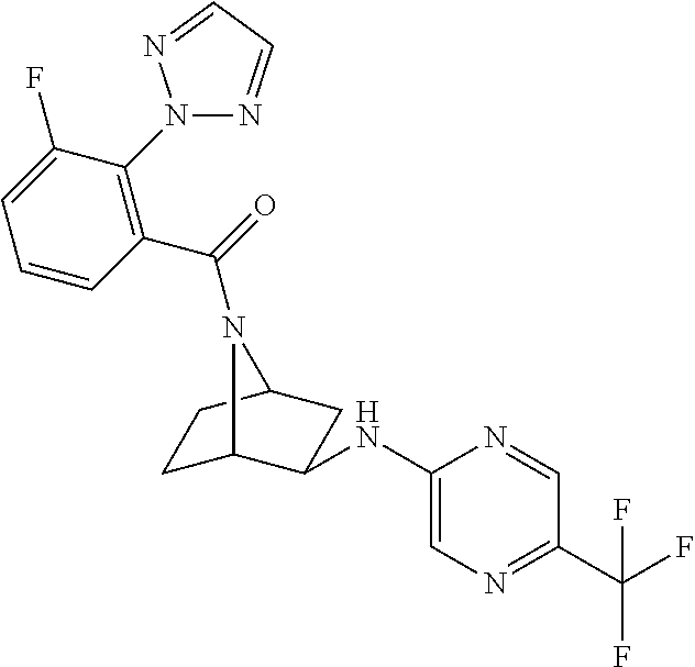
C1C2C(NC3=CN=C(C(F)(F)F)C=N3)CC(C1)N2C(=O)C1=C(N2N=CC=N2)C(F)=CC=C1
